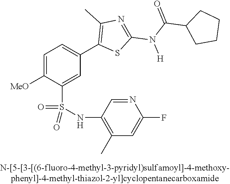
C1=C([OMe])C(S(NC2=C(C)C=C(F)N=C2)(=O)=O)=CC(C2=C(C)N=C(N(C(=O)C3CCCC3)[H])S2)=C1
